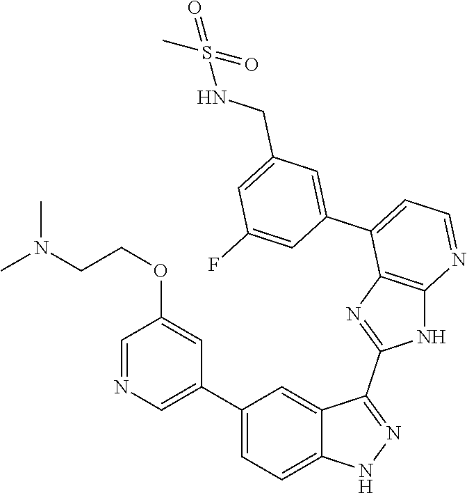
C1(C2=CC=C3C(=C2)C(C2=NC4=C(N2)N=CC=C4C2=CC(CNS(=O)(C)=O)=CC(F)=C2)=NN3)=CN=CC(OCCN(C)C)=C1
